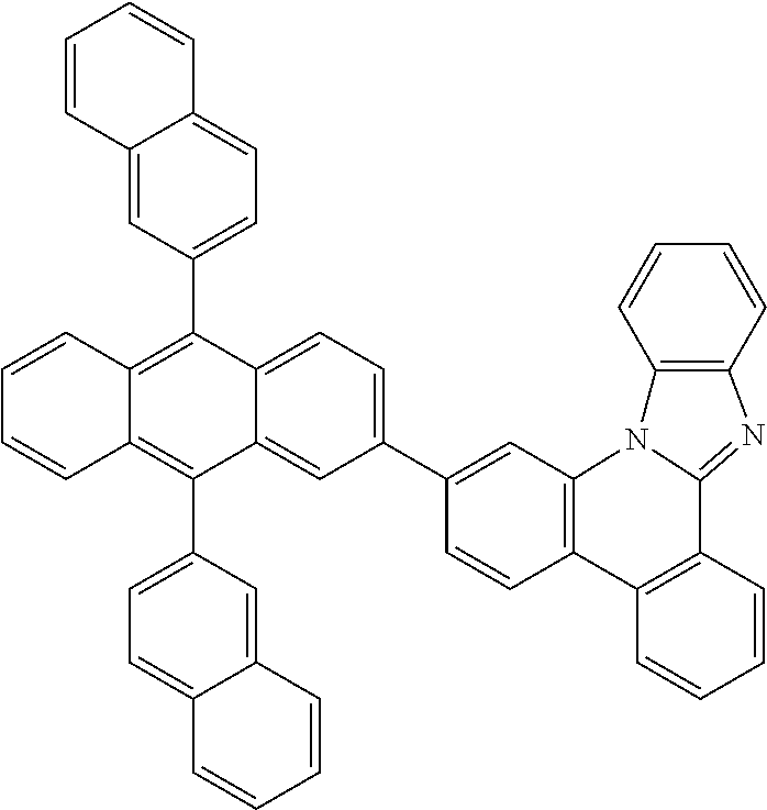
C1=CC2=C(C=C1C1=CC=C3C(=C1)C(C1=CC=C4C(=C1)C=CC=C4)=C1C(=C3C3=CC=C4C(=C3)C=CC=C4)C=CC=C1)N1C(=NC3=C1C=CC=C3)C1=C2C=CC=C1
